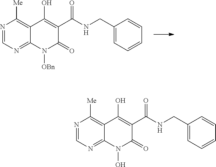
N1=CN=C2C(=C1[Me])C(O)=C(C(NCC1=CC=CC=C1)=O)C(=O)N2[OBn].N1=CN=C2C(=C1[Me])C(O)=C(C(NCC1=CC=CC=C1)=O)C(=O)N2O
